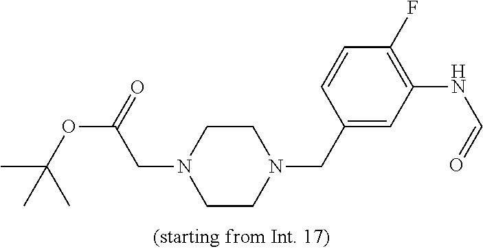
C1CN(CC2=CC(NC=O)=C(F)C=C2)CCN1CC(OC(C)(C)C)=O
